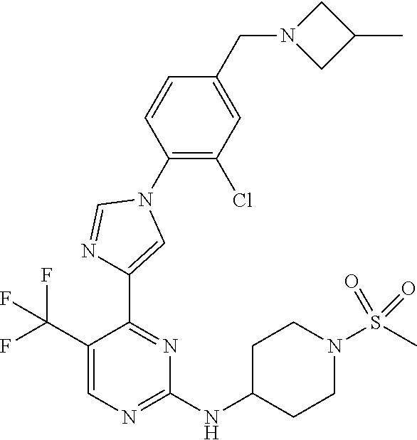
C1(C(F)(F)F)=CN=C(NC2CCN(S(C)(=O)=O)CC2)N=C1C1=CN(C2=C(Cl)C=C(CN3CC(C)C3)C=C2)C=N1
